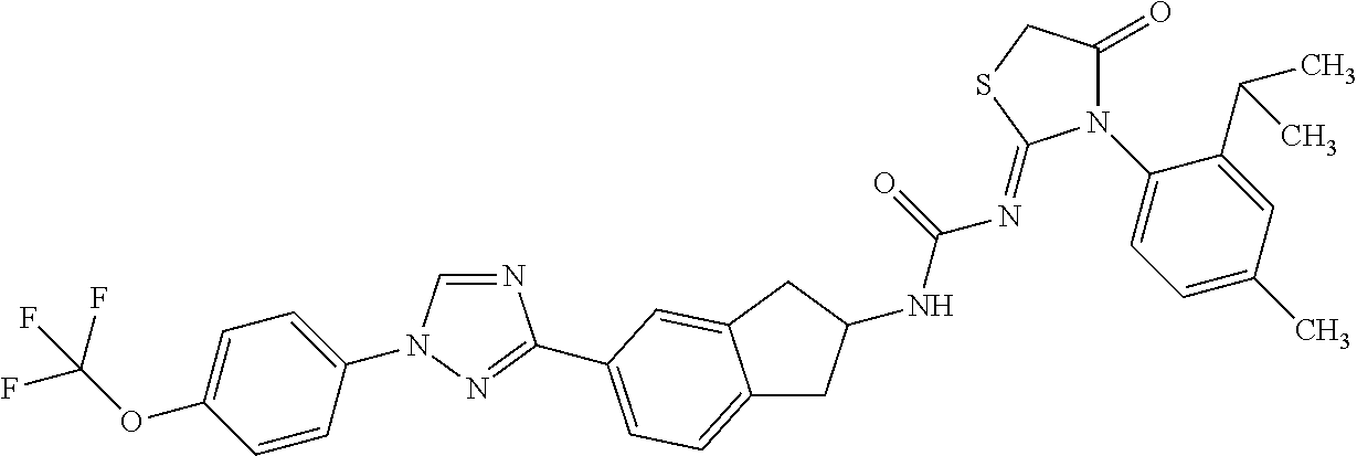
C1=CC(N2C=NC(C3=CC=C4CC(NC(=O)N=C5N(C6=CC=C(C)C=C6C(C)C)C(=O)CS5)CC4=C3)=N2)=CC=C1OC(F)(F)F
